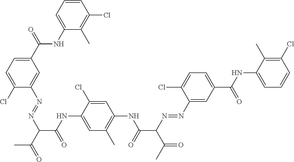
C1(Cl)=CC=C(C(=O)NC2=CC=CC(Cl)=C2C)C=C1N=NC(C(=O)C)C(NC1=CC(C)=C(NC(C(N=NC2=CC(C(=O)NC3=CC=CC(Cl)=C3C)=CC=C2Cl)C(C)=O)=O)C=C1Cl)=O
